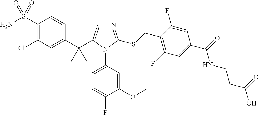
C1(C(C2=CN=C(SCC3=C(F)C=C(C(NCCC(=O)O)=O)C=C3F)N2C2=CC=C(F)C(OC)=C2)(C)C)=CC(Cl)=C(S(N)(=O)=O)C=C1
